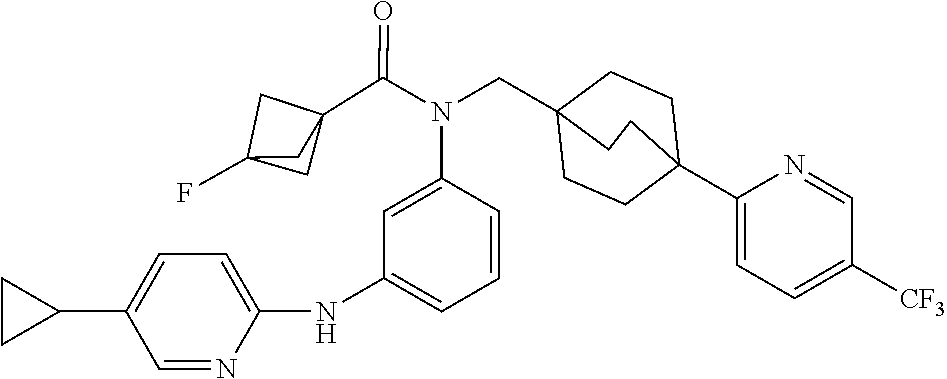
N(C(C12CC(F)(C1)C2)=O)(C1=CC(NC2=CC=C(C3CC3)C=N2)=CC=C1)CC12CCC(C3=CC=C([CF3])C=N3)(CC1)CC2
